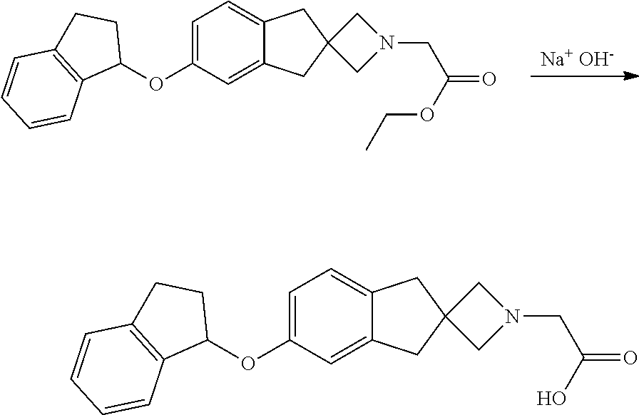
[Na+ OH-].C1=C(OC2CCC3=C2C=CC=C3)C=C2C(=C1)CC1(C2)CN(CC(=O)OCC)C1.C1=C(OC2CCC3=C2C=CC=C3)C=C2C(=C1)CC1(C2)CN(CC(=O)O)C1
